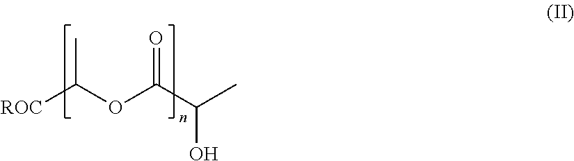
[ROC]C(OC(=O)C(O)C)C
